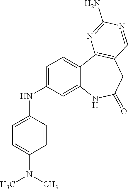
C1=C(NC2=CC=C(N(C)C)C=C2)C=C2C(=C1)C1=C(CC(=O)N2)C=NC(N)=N1
